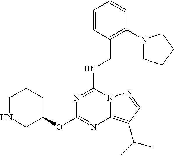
N(C1=NC(OC2CCCNC2)=NC2=C(C(C)C)C=NN12)CC1=C(N2CCCC2)C=CC=C1
